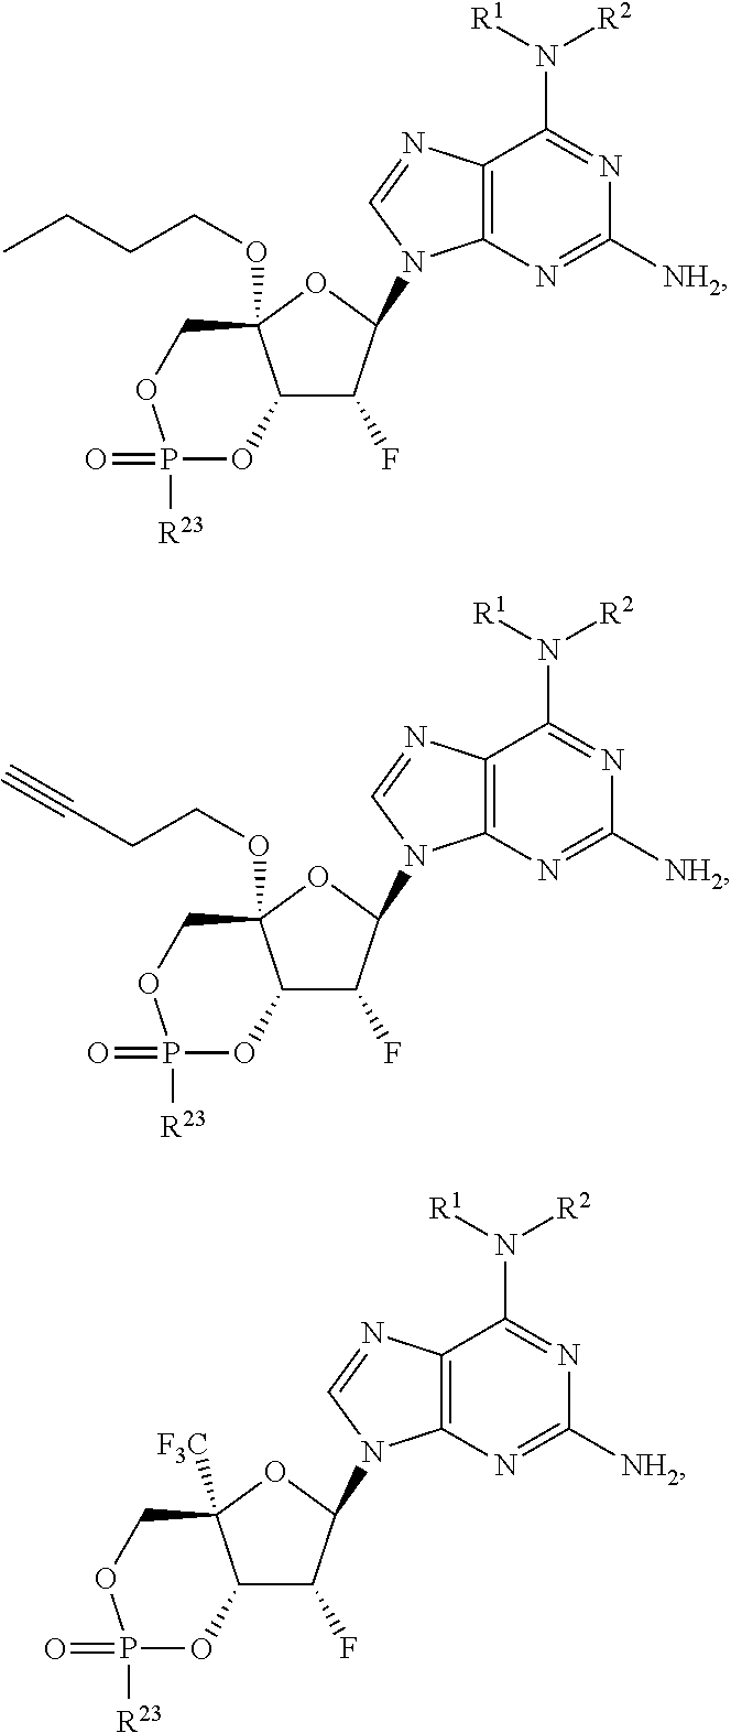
C12=C(N=C([NH2])N=C1N([R1])[R2])N(C1C(F)C3C(OCCCC)(O1)COP(=O)([R23])O3)C=N2.C12=C(N=C([NH2])N=C1N([R1])[R2])N(C1C(F)C3C(OCCC#C)(O1)COP(=O)([R23])O3)C=N2.C12=C(N=C([NH2])N=C1N([R1])[R2])N(C1C(F)C3C([F3C])(O1)COP(=O)([R23])O3)C=N2
